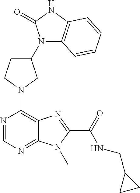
N1(C2=C3C(=NC=N2)N(C)C(C(=O)NCC2CC2)=N3)CC(N2C3=C(NC2=O)C=CC=C3)CC1
